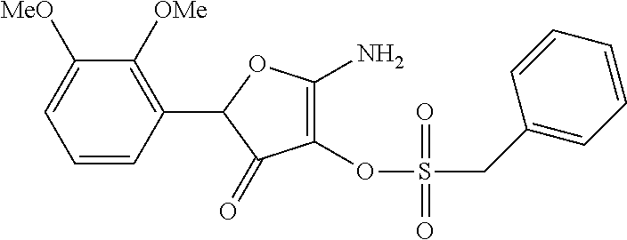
C1(OS(=O)(CC2=CC=CC=C2)=O)=C(N)OC(C2=C([OMe])C([MeO])=CC=C2)C1=O
